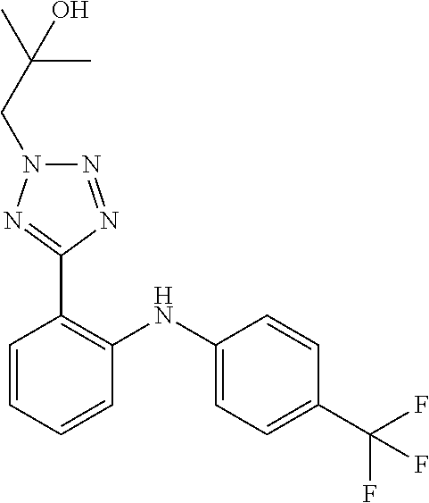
C1=CC(C(F)(F)F)=CC=C1NC1=C(C2=NN(CC(C)(C)O)N=N2)C=CC=C1
